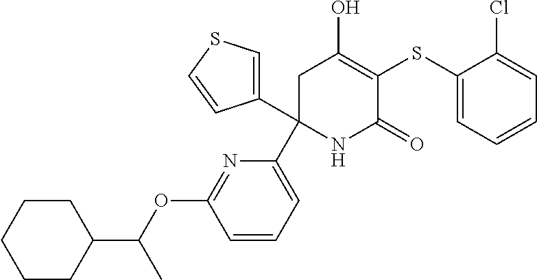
C1(SC2=C(O)CC(C3=CC=CC(OC(C4CCCCC4)C)=N3)(C3=CSC=C3)NC2=O)=CC=CC=C1Cl
